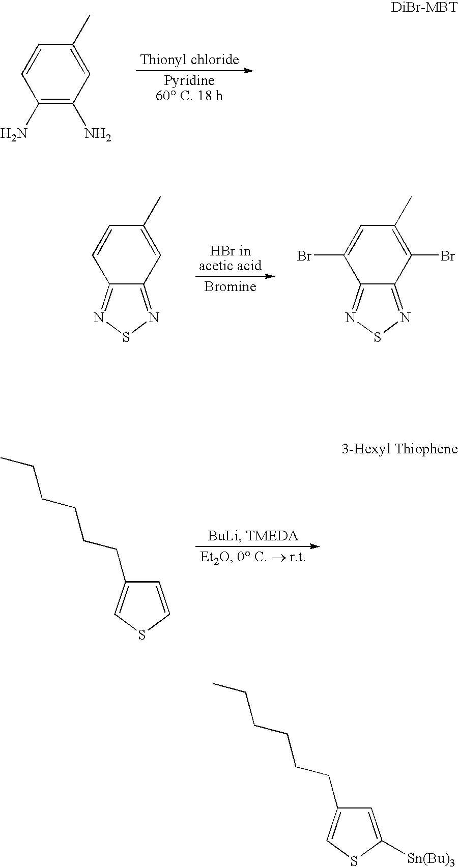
C1=CC(N)=C(N)C=C1C.C1=CC2=NSN=C2C=C1C.C1=C(Br)C2=NSN=C2C(Br)=C1C.C1=CSC=C1CCCCCC.C1=C([Sn(Bu)3])SC=C1CCCCCC
